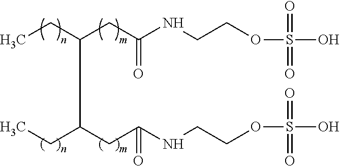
CCC(CC(NCCOS(O)(=O)=O)=O)C(CC)CC(NCCOS(O)(=O)=O)=O
